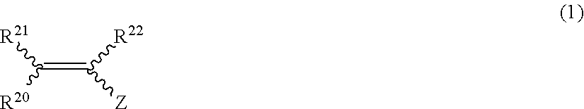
C(=C([R22])[Z])([R21])[R20]
